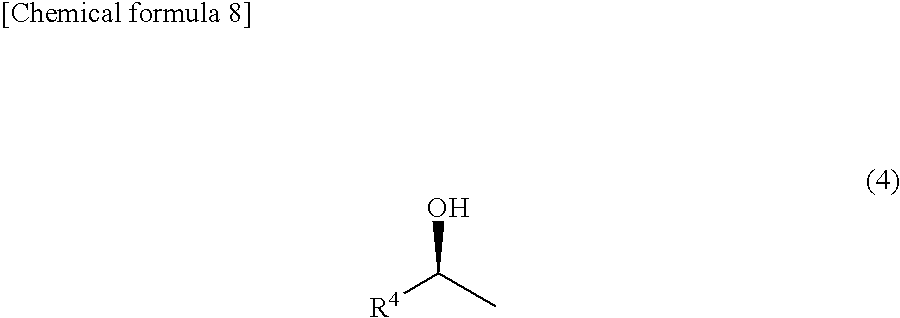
[R4]C(C)O
